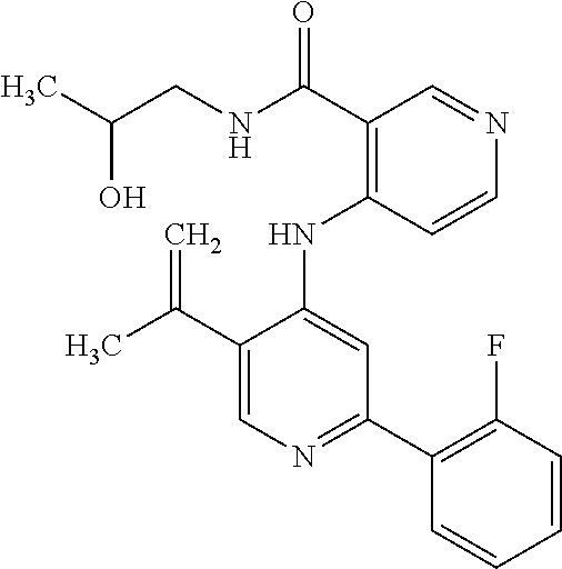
N(C1=CC(C2=C(F)C=CC=C2)=NC=C1C(C)=C)C1=C(C(NCC(C)O)=O)C=NC=C1
